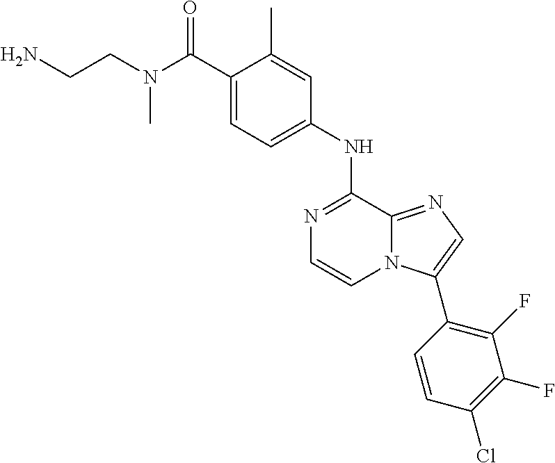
C1(C(N(CCN)C)=O)=CC=C(NC2=NC=CN3C2=NC=C3C2=C(F)C(F)=C(Cl)C=C2)C=C1C
